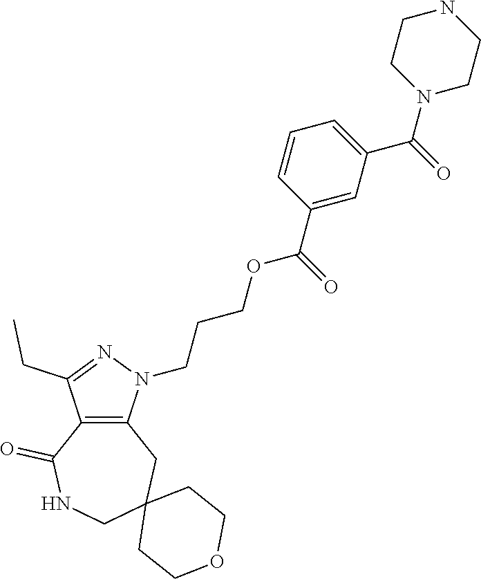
C12=C(N(CCCOC(C3=CC(C(=O)N4CCNCC4)=CC=C3)=O)N=C1CC)CC1(CNC2=O)CCOCC1
